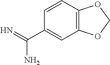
C12=C(C=CC(C(=N)N)=C1)OCO2
